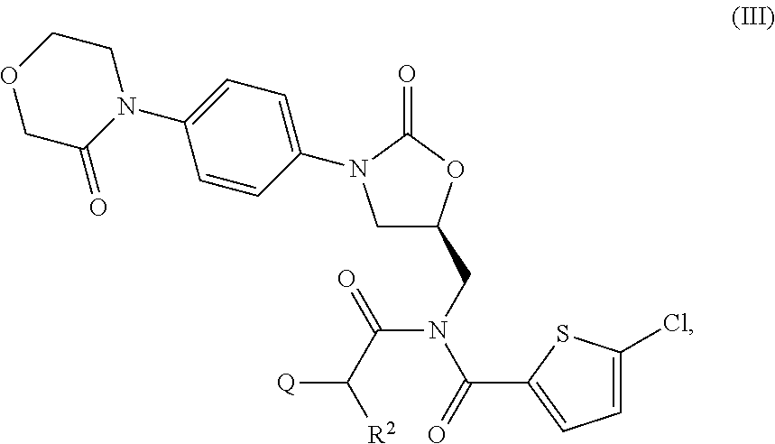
C1C(CN(C(C2=CC=C(Cl)S2)=O)C(C([R2])[Q])=O)OC(=O)N1C1=CC=C(N2CCOCC2=O)C=C1
